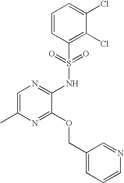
C1=C(C)N=C(OCC2=CC=CN=C2)C(NS(C2=C(Cl)C(Cl)=CC=C2)(=O)=O)=N1
